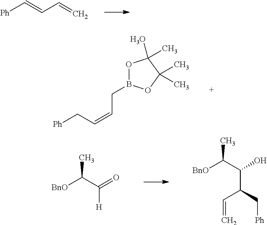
[Ph]C=CC=C.O1B(CC=CC[Ph])OC(C)(C)C1(C)O.[BnO]C(C([H])=O)C.[BnO]C(C(C(C=C)C[Ph])O)C
